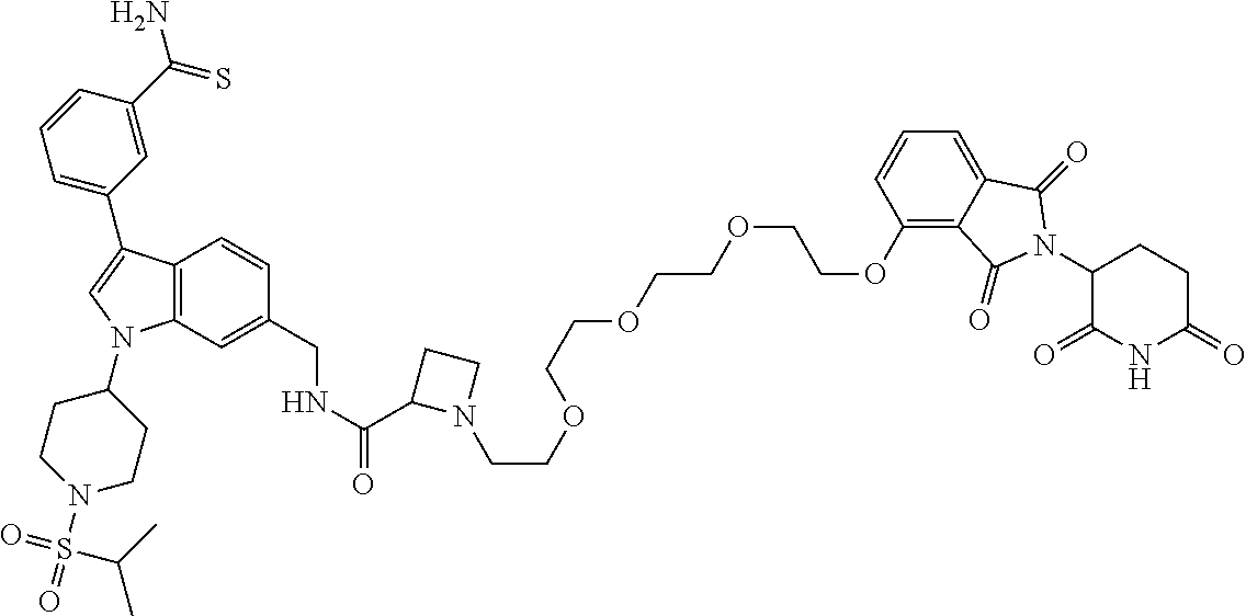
C12=C(C=C(CNC(=O)C3N(CCOCCOCCOCCOC4=C5C(=CC=C4)C(=O)N(C4C(=O)NC(=O)CC4)C5=O)CC3)C=C1)N(C1CCN(S(=O)(=O)C(C)C)CC1)C=C2C1=CC=CC(C(=S)N)=C1
